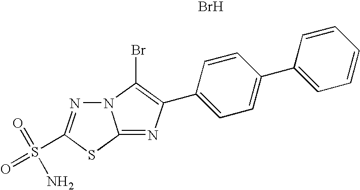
N12N=C(S(=O)(=O)N)SC1=NC(C1=CC=C(C3=CC=CC=C3)C=C1)=C2Br.Br
